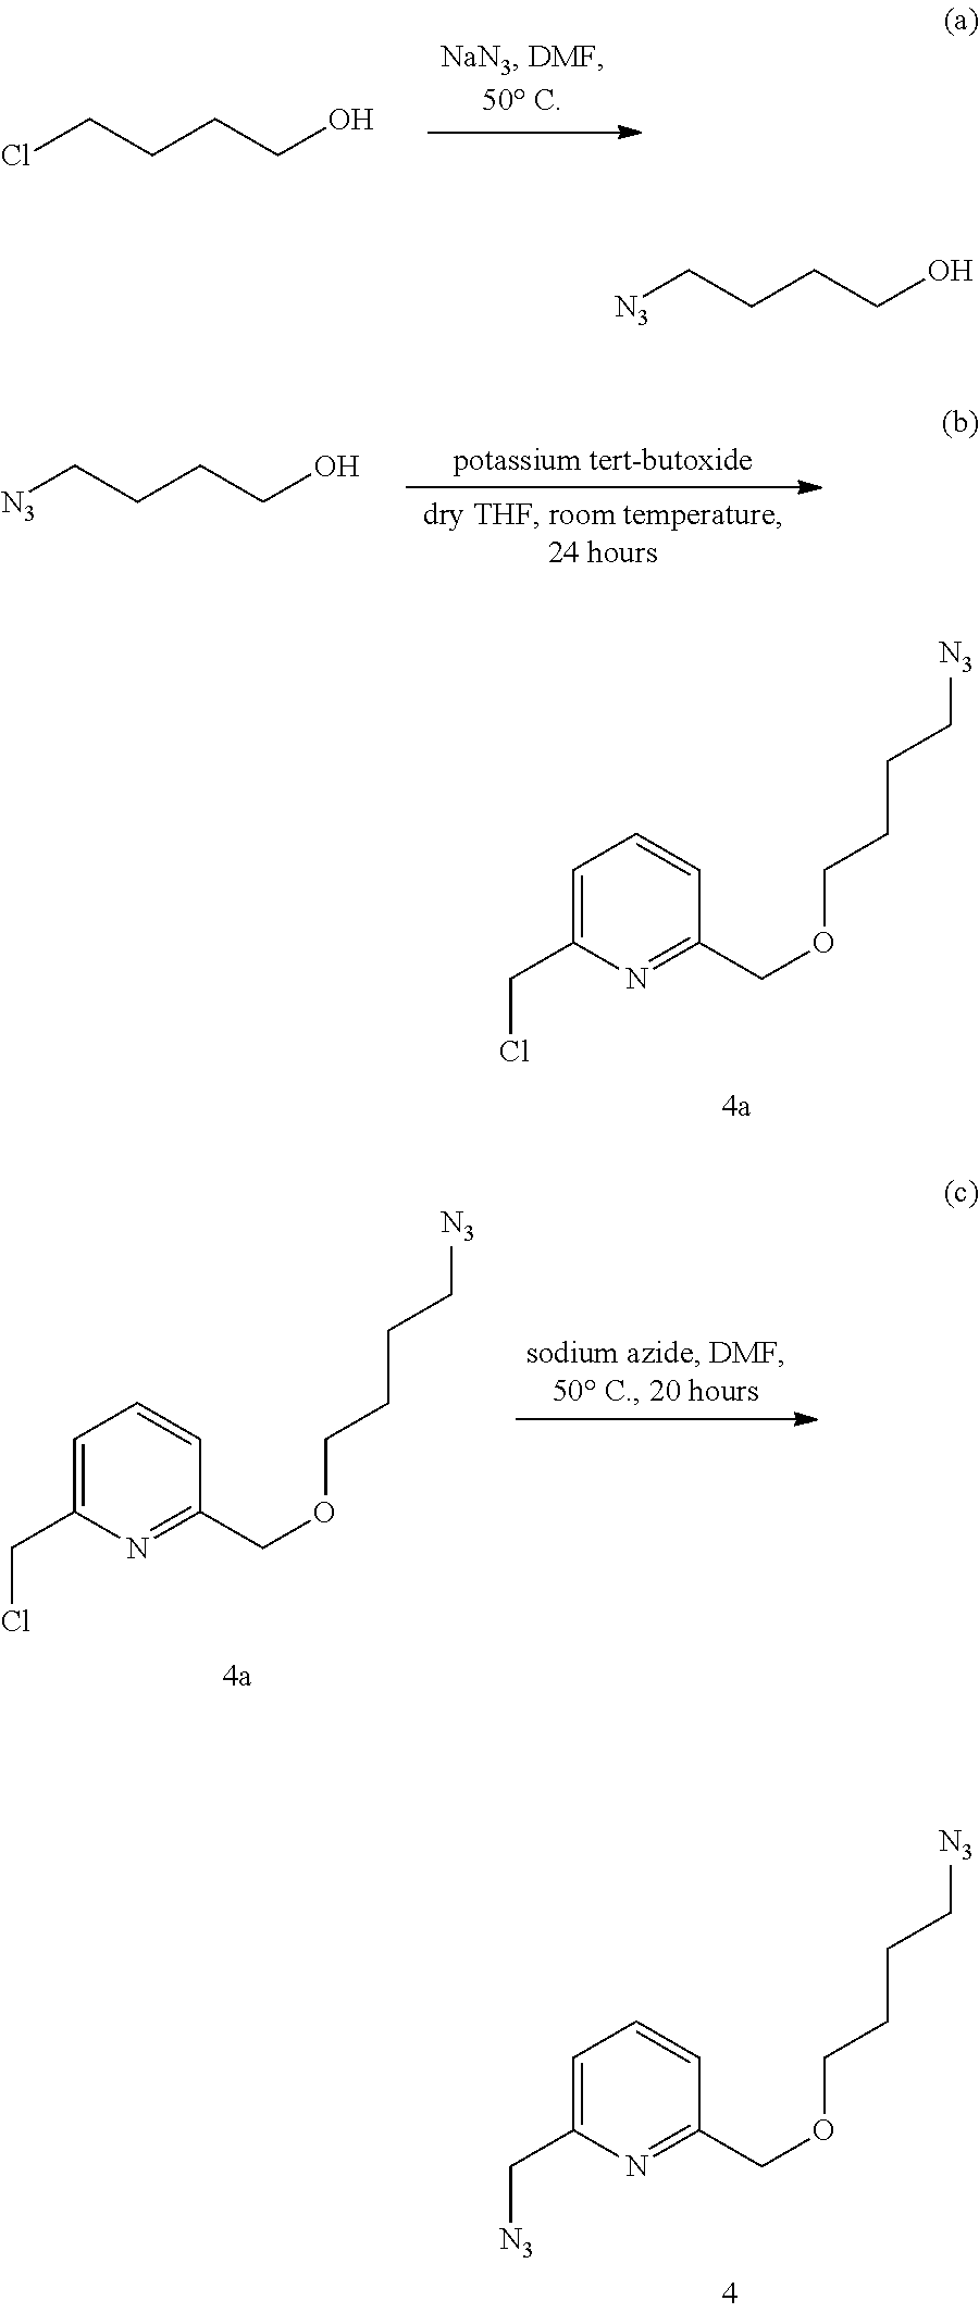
ClCCCCO.[N3]CCCCO.C1=C(CCl)N=C(COCCCC[N3])C=C1.C1=C(CCl)N=C(COCCCC[N3])C=C1.C1=C(C[N3])N=C(COCCCC[N3])C=C1.[N3]CCCCO
